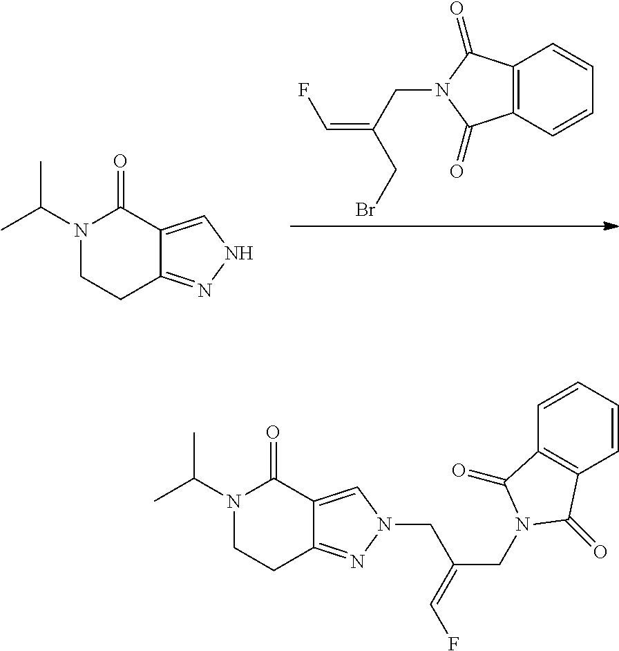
N1(C(C)C)CCC2=NN(CC(CN3C(=O)C4=C(C3=O)C=CC=C4)=CF)C=C2C1=O.C12=C(C=CC=C1)C(=O)N(CC(CBr)=CF)C2=O.N1(C(C)C)CCC2=NNC=C2C1=O
